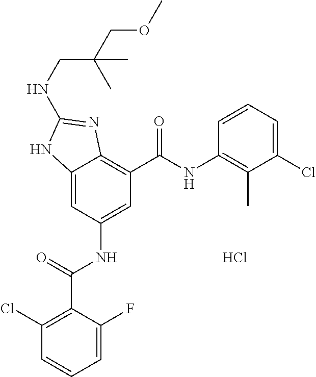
C12=CC(NC(C3=C(Cl)C=CC=C3F)=O)=CC(C(NC3=C(C)C(Cl)=CC=C3)=O)=C1N=C(NCC(COC)(C)C)N2.Cl
